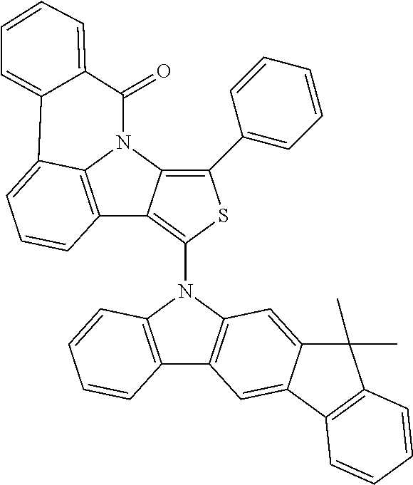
C12=C3N(C4=C(C5=CC=CC=C5)SC(N5C6=C(C7=C5C=CC=C7)C=C5C(=C6)C(C)(C)C6=C5C=CC=C6)=C14)C(=O)C1=CC=CC=C1C3=CC=C2
